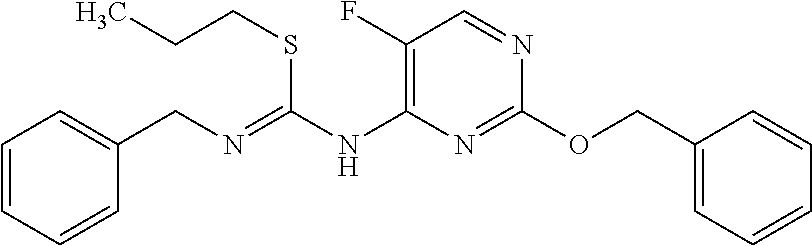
C1=CC=CC(CN=C(NC2=C(F)C=NC(OCC3=CC=CC=C3)=N2)SCCC)=C1
